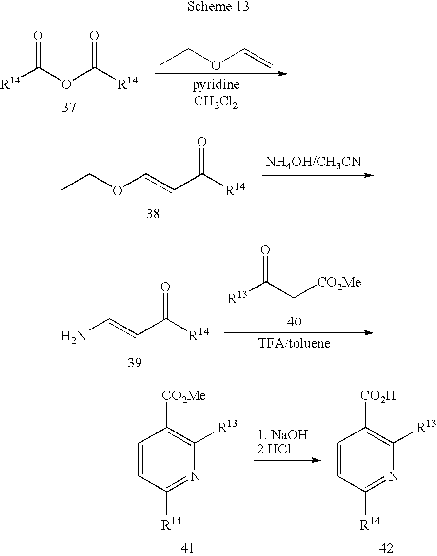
[R14]C(OC([R14])=O)=O.CCOC=C.CCOC=CC([R14])=O.NC=CC([R14])=O.[R13]C(C[CO2Me])=O.C1=CC([R14])=NC([R13])=C1[CO2Me].C1=CC([R14])=NC([R13])=C1[CO2H]
